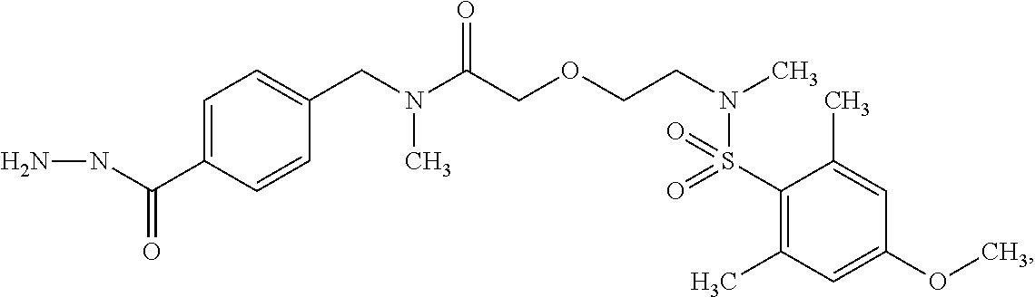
C1(CN(C(COCCN(C)S(C2=C(C)C=C(OC)C=C2C)(=O)=O)=O)C)=CC=C(C(NN)=O)C=C1
